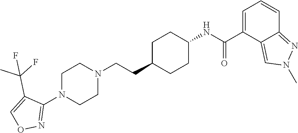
N1(C2=NOC=C2C(F)(C)F)CCN(CCC2CCC(NC(C3=CC=CC4=NN(C)C=C34)=O)CC2)CC1
